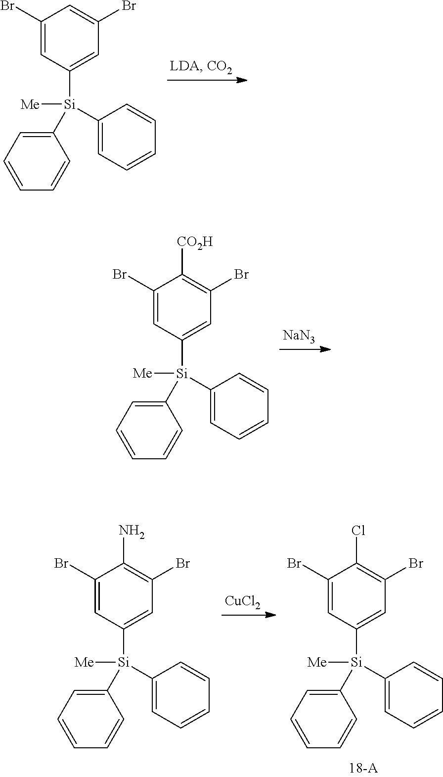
C1(Br)=CC([Si]([Me])(C2=CC=CC=C2)C2=CC=CC=C2)=CC(Br)=C1.[NaN3].C1(Br)=CC([Si]([Me])(C2=CC=CC=C2)C2=CC=CC=C2)=CC(Br)=C1[CO2H].[CuCl2].C1(Br)=CC([Si]([Me])(C2=CC=CC=C2)C2=CC=CC=C2)=CC(Br)=C1Cl.C1(Br)=CC([Si]([Me])(C2=CC=CC=C2)C2=CC=CC=C2)=CC(Br)=C1N
